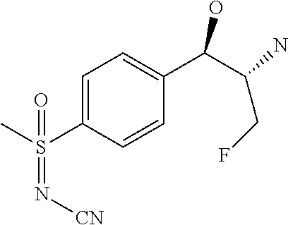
C1=C(S(C)(=N[CN])=O)C=CC(C(C(CF)N)O)=C1
